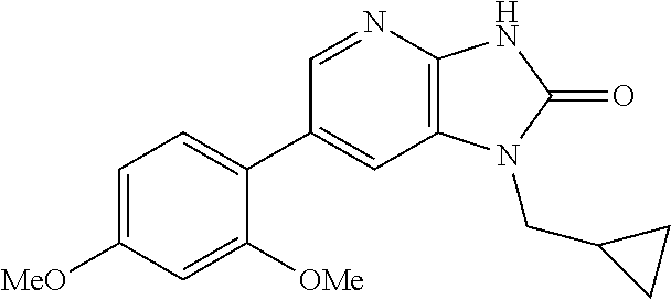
C1(C2=CC=C([MeO])C=C2[OMe])=CC2=C(N=C1)NC(=O)N2CC1CC1
